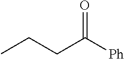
CCCC([Ph])=O
